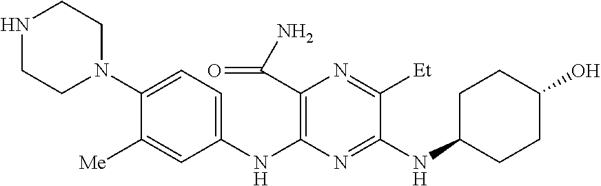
C1(NC2=C(C(N)=O)N=C([Et])C(NC3CCC(O)CC3)=N2)=CC=C(N2CCNCC2)C([Me])=C1
